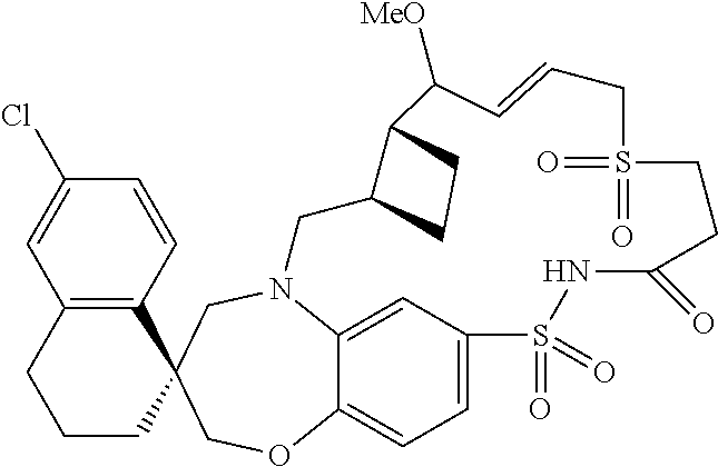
N12C3=CC(=CC=C3OCC3(C4=C(C=C(Cl)C=C4)CCC3)C1)S(=O)(=O)NC(=O)CCS(=O)(=O)CC=CC([MeO])C1C(C2)CC1
